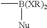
C[B(XR)2][Nu]
